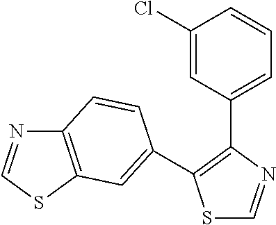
S1C=NC(C2=CC=CC(Cl)=C2)=C1C1=CC2=C(N=CS2)C=C1
